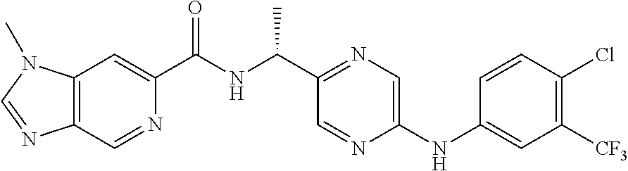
C12=C(C=C(C(NC(C)C3=NC=C(NC4=CC([CF3])=C(Cl)C=C4)N=C3)=O)N=C1)N(C)C=N2
